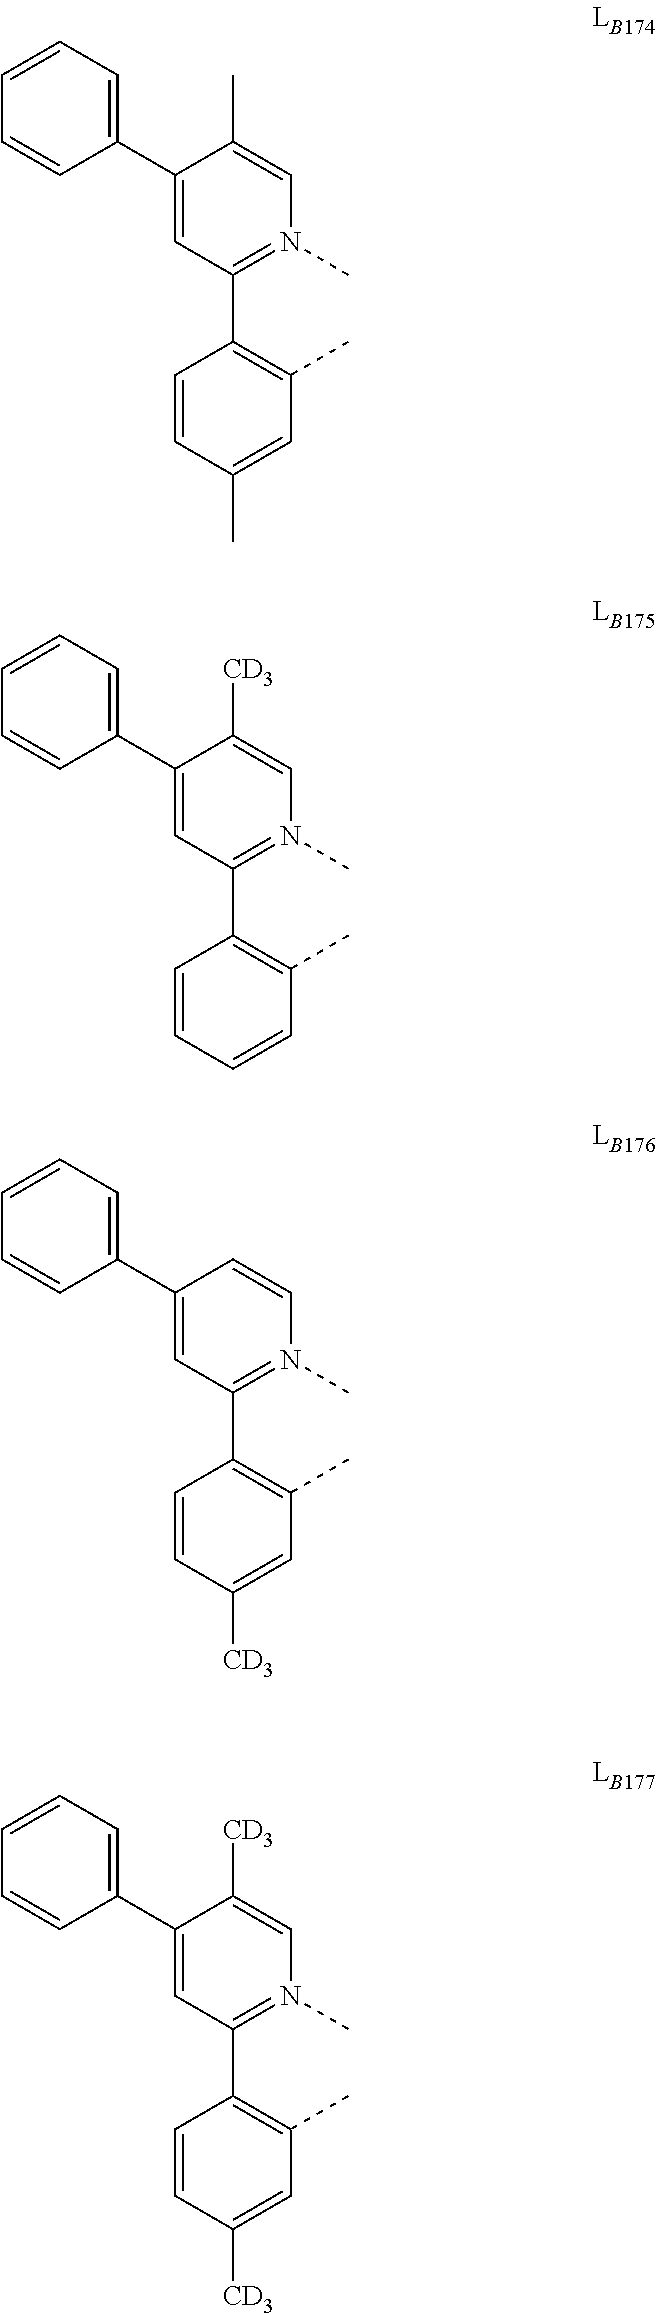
C1(C2=CC=CC=C2)=CC(C2=C(C)C=C(C)C=C2)=N(C)C=C1C.C1(C2=CC=CC=C2)=CC(C2=C(C)C=CC=C2)=N(C)C=C1[CD3].C1(C2=CC=CC=C2)=CC(C2=C(C)C=C([CD3])C=C2)=N(C)C=C1.C1(C2=CC=CC=C2)=CC(C2=C(C)C=C([CD3])C=C2)=N(C)C=C1[CD3]
